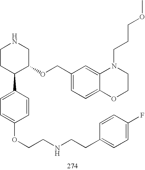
C1CC(C2=CC=C(OCCNCCC3=CC=C(F)C=C3)C=C2)C(OCC2=CC=C3C(=C2)N(CCCOC)CCO3)CN1
